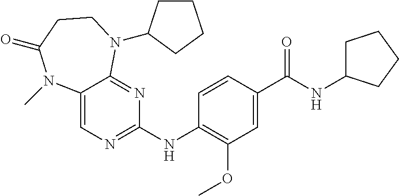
C12=CN=C(NC3=C(OC)C=C(C(NC4CCCC4)=O)C=C3)N=C1N(C1CCCC1)CCC(=O)N2C
